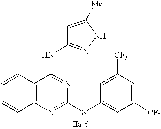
C12=C(N=C(SC3=CC([CF3])=CC([CF3])=C3)N=C1NC1=NNC([Me])=C1)C=CC=C2
